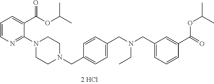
C1=CN=C(N2CCN(CC3=CC=C(CN(CC4=CC=CC(C(=O)OC(C)C)=C4)CC)C=C3)CC2)C(C(=O)OC(C)C)=C1
